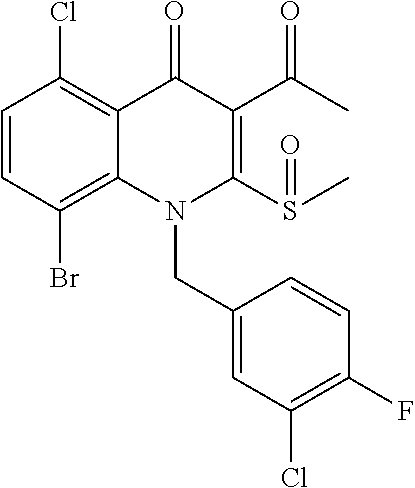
C1=CC(Br)=C2C(=C1Cl)C(=O)C(C(C)=O)=C(S(=O)C)N2CC1=CC(Cl)=C(F)C=C1
